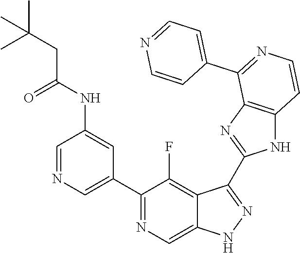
C1=NC=C(C2=NC=C3C(=C2F)C(C2=NC4=C(N2)C=CN=C4C2=CC=NC=C2)=NN3)C=C1NC(=O)CC(C)(C)C
